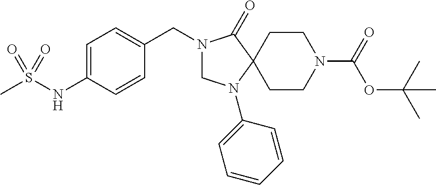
CS(NC1=CC=C(CN2CN(C3=CC=CC=C3)C3(C2=O)CCN(C(=O)OC(C)(C)C)CC3)C=C1)(=O)=O
